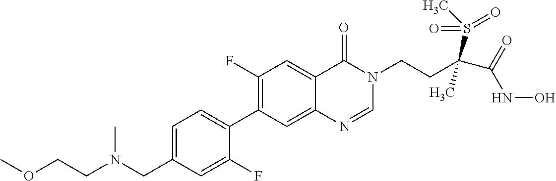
C1=C(CN(C)CCOC)C=C(F)C(C2=C(F)C=C3C(=C2)N=CN(CCC(C(=O)NO)(S(C)(=O)=O)C)C3=O)=C1
